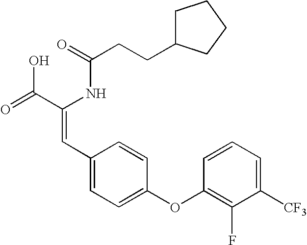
C(=O)(NC(C(=O)O)=CC1=CC=C(OC2=C(F)C([CF3])=CC=C2)C=C1)CCC1CCCC1
